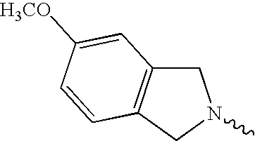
C1C2=C(CN1C)C=CC([H3CO])=C2
